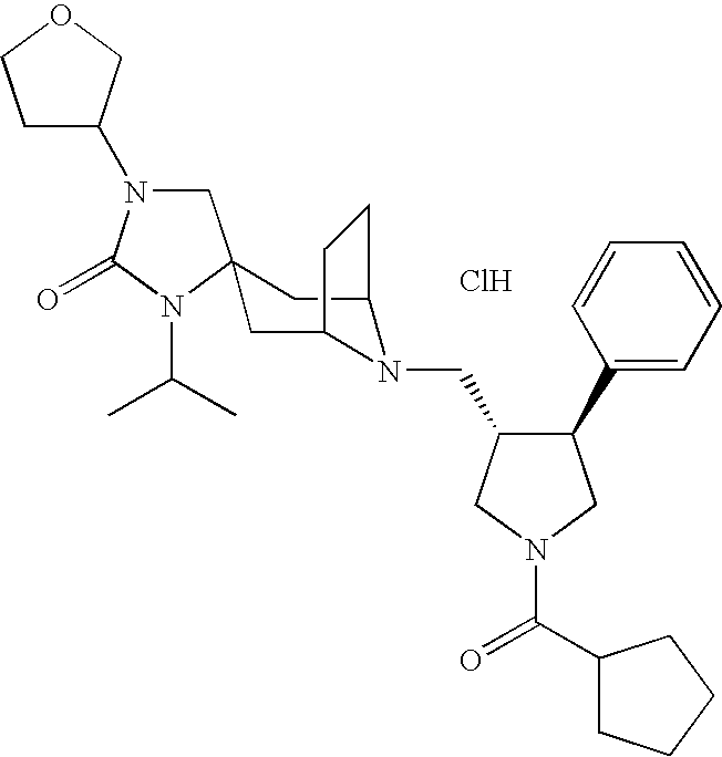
Cl.C1N(C2CCOC2)C(=O)N(C(C)C)C12CC1N(CC3C(C4=CC=CC=C4)CN(C(C4CCCC4)=O)C3)C(C2)CC1
